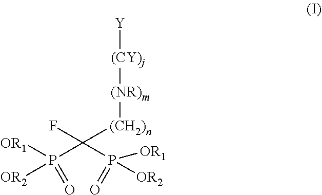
[(CH2)n]([(NR)m][(CY)j][Y])C(P([OR1])([OR2])=O)(F)P([OR1])([OR2])=O
